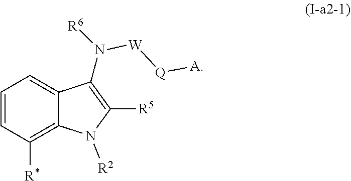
C1=CC([R*])=C2C(=C1)C(N([W][Q][A])[R6])=C([R5])N2[R2]
